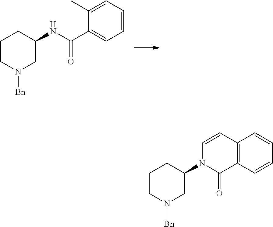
C1=CC=C(C)C(C(NC2CCCN([Bn])C2)=O)=C1.C1=CC2=C(C=C1)C=CN(C1CCCN([Bn])C1)C2=O
